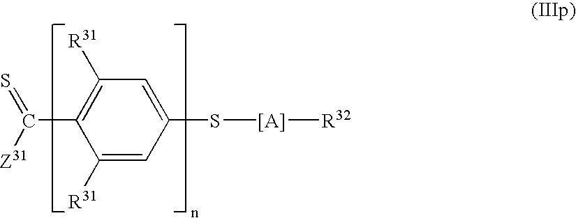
C1(S[[A]][R32])=CC([R31])=C(C(=S)[Z31])C([R31])=C1
